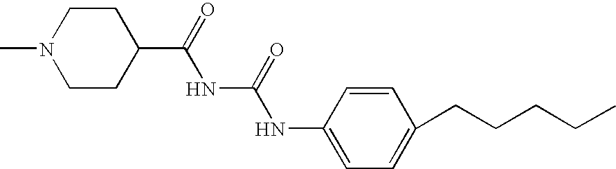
N1(C)CCC(C(=O)NC(NC2=CC=C(CCCCC)C=C2)=O)CC1
